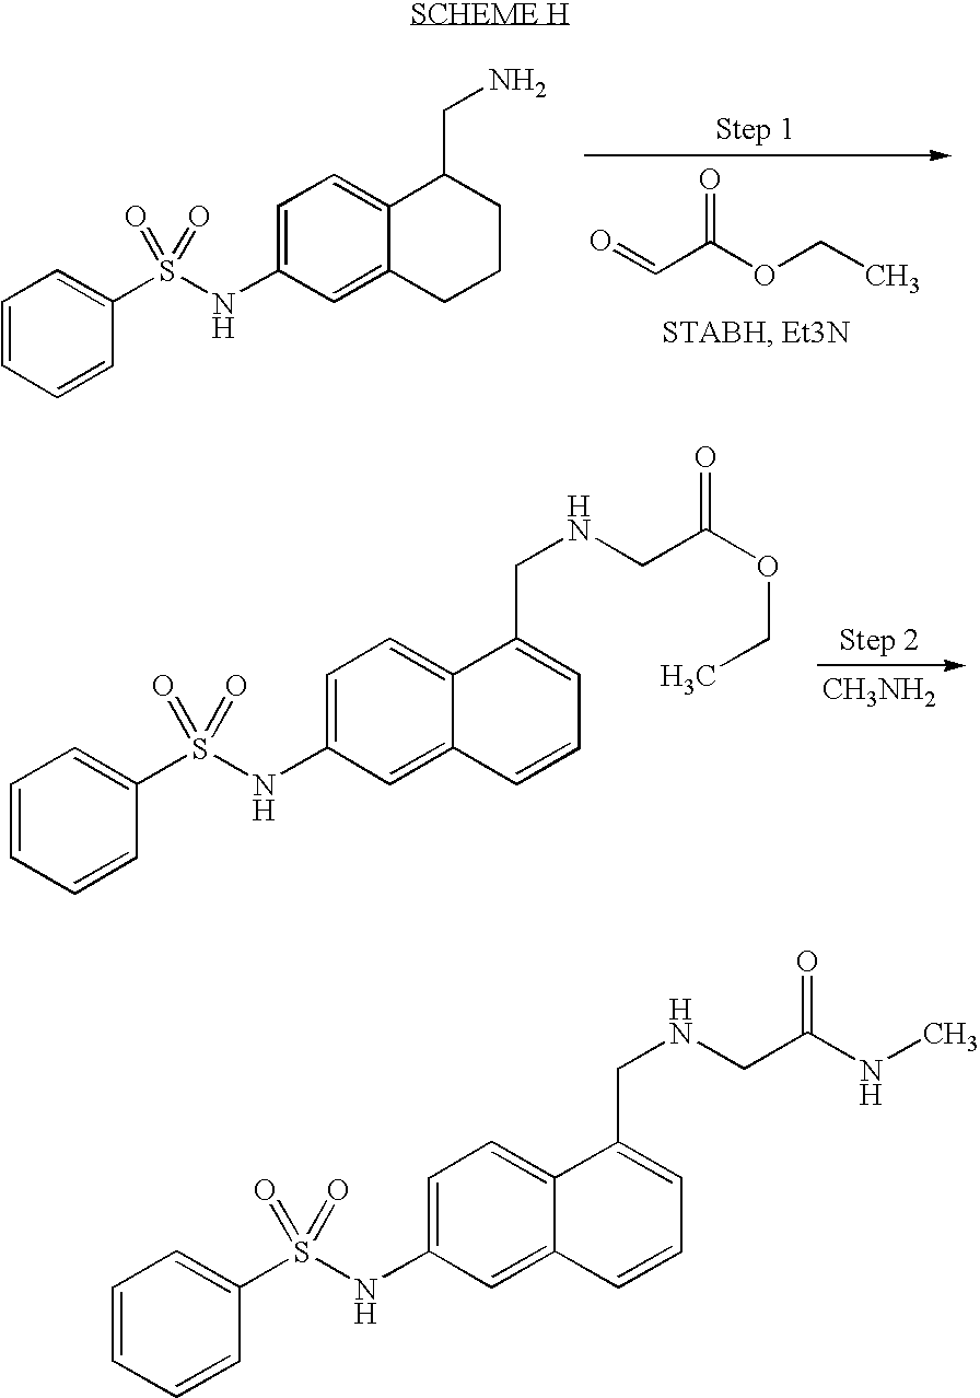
O=CC(OCC)=O.C1=C(NS(C2=CC=CC=C2)(=O)=O)C=C2C(=C1)C(CN)CCC2.[CH3NH2].C1=C(NS(C2=CC=CC=C2)(=O)=O)C=C2C(=C1)C(CNCC(OCC)=O)=CC=C2.C1=C(NS(C2=CC=CC=C2)(=O)=O)C=C2C(=C1)C(CNCC(NC)=O)=CC=C2
